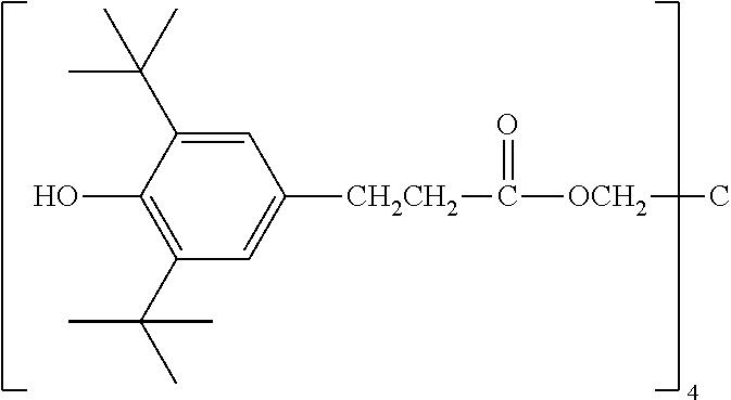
C1(C(C)(C)C)=C(O)C(C(C)(C)C)=CC([CH2CH2]C(=O)[OCH2]C)=C1
